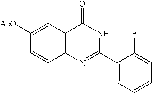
C12=C(C=C([AcO])C=C1)C(=O)NC(C1=CC=CC=C1F)=N2
